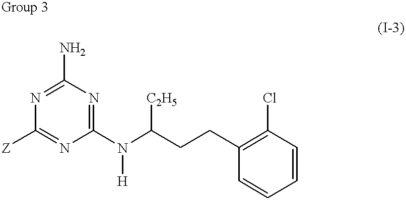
C1(N)=NC([Z])=NC(N(C(CCC2=C(Cl)C=CC=C2)[C2H5])[H])=N1
